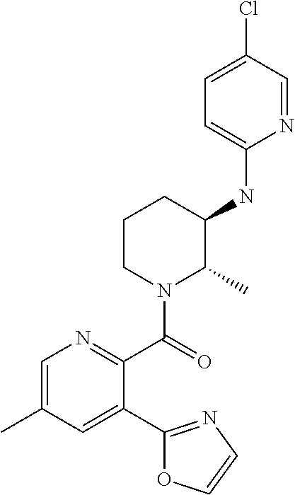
C1=C(C)C=C(C2=NC=CO2)C(C(=O)N2C(C)C(NC3=CC=C(Cl)C=N3)CCC2)=N1
